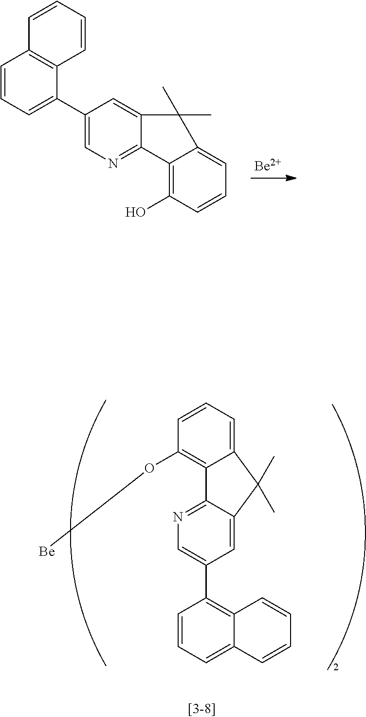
[Be].C1(C2=CC=CC3=C2C=CC=C3)=CN=C2C(=C1)C(C)(C)C1=CC=CC(O)=C21.C12=CC=CC(O[Be])=C1C1=NC=C(C3=C4C(=CC=C3)C=CC=C4)C=C1C2(C)C
